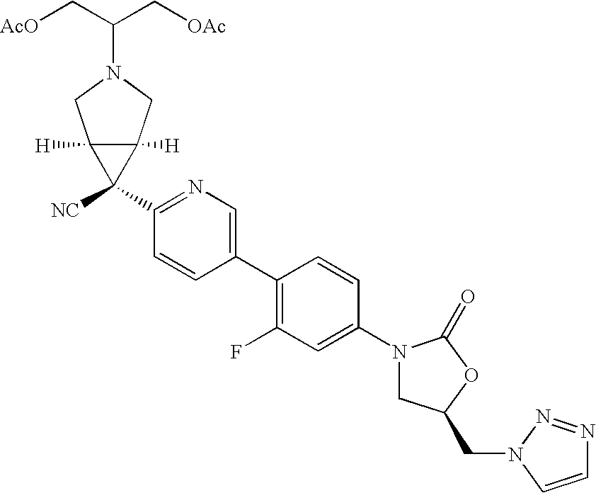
C1(N2CC(CN3N=NC=C3)OC2=O)=CC(F)=C(C2=CN=C(C3([NC])C4([H])C3([H])CN(C(C[AcO])C[OAc])C4)C=C2)C=C1
